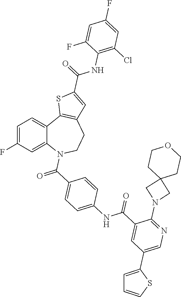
C1=C(F)C=C2C(=C1)C1=C(CCN2C(C2=CC=C(NC(C3=CC(C4=CC=CS4)=CN=C3N3CC4(C3)CCOCC4)=O)C=C2)=O)C=C(C(=O)NC2=C(Cl)C=C(F)C=C2F)S1
